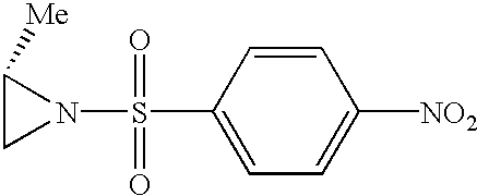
N1(S(=O)(=O)C2=CC=C([NO2])C=C2)C([Me])C1
